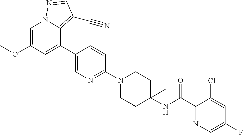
C1=C(OC)C=C(C2=CN=C(N3CCC(NC(C4=NC=C(F)C=C4Cl)=O)(C)CC3)C=C2)C2=C(C#N)C=NN12
